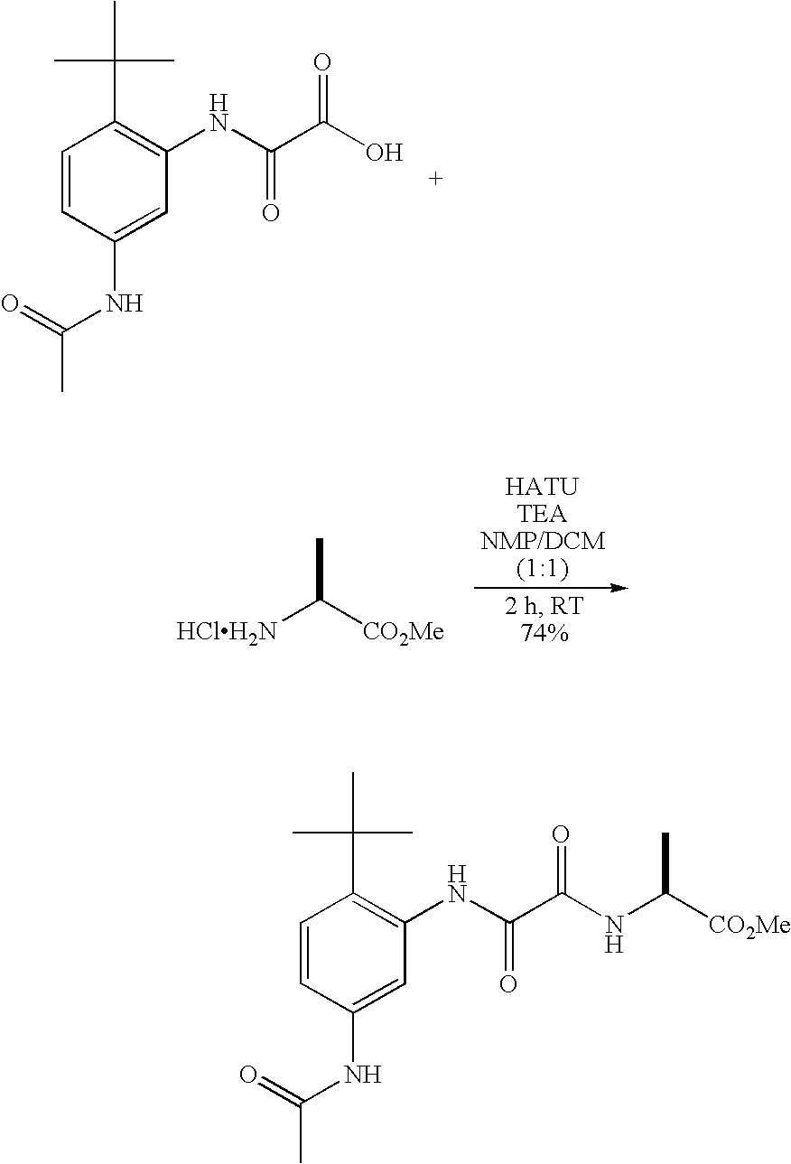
C1=CC(NC(=O)C)=CC(NC(C(O)=O)=O)=C1C(C)(C)C.[HClH2N]C([CO2Me])C.C1=CC(NC(=O)C)=CC(NC(C(NC([CO2Me])C)=O)=O)=C1C(C)(C)C
